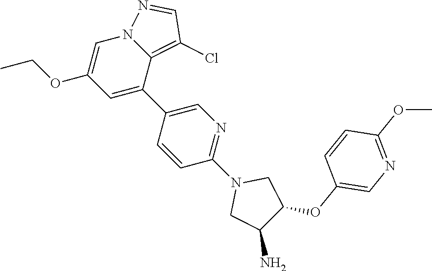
N12C=C(OCC)C=C(C3=CN=C(N4CC(N)C(OC5=CN=C(OC)C=C5)C4)C=C3)C1=C(Cl)C=N2
